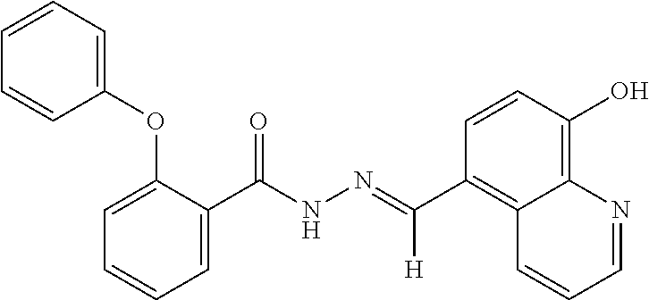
C12=C(O)C=CC(C(=NNC(C3=CC=CC=C3OC3=CC=CC=C3)=O)[H])=C1C=CC=N2
